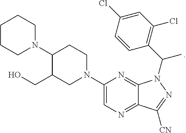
C1CCN(C2C(CO)CN(C3=CN=C4C(=N3)N(C(C3=C(Cl)C=C(Cl)C=C3)C)N=C4[CN])CC2)CC1
